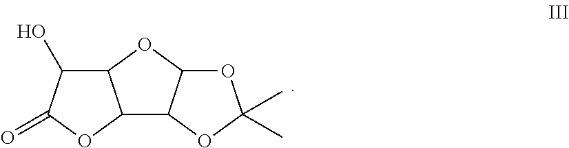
C12C3C(OC1C(O)C(=O)O2)OC(C)(C)O3
